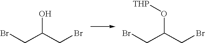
BrCC(CBr)O.BrCC(CBr)O[THP]
